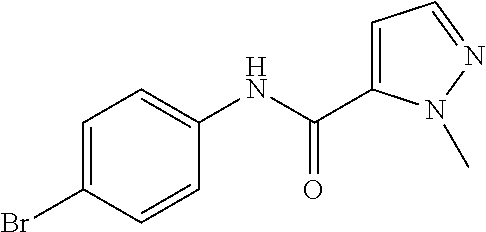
BrC1=CC=C(NC(C2=CC=NN2C)=O)C=C1
